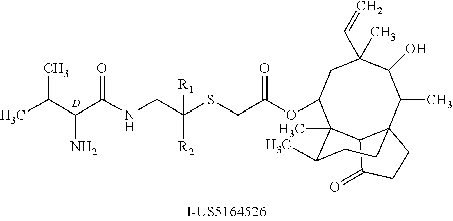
[D].CC1C23CCC(=O)C2C(C)(C(OC(=O)CSC(CNC(C(C(C)C)N)=O)([R1])[R2])CC(C=C)(C)C1O)C(C)CC3
